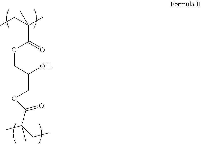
CCC(C)(C(=O)OCC(COC(C(CC)(C)C)=O)[OH])C
